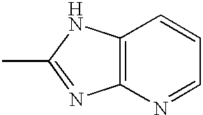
C12=C(N=CC=C1)N=C(C)N2
